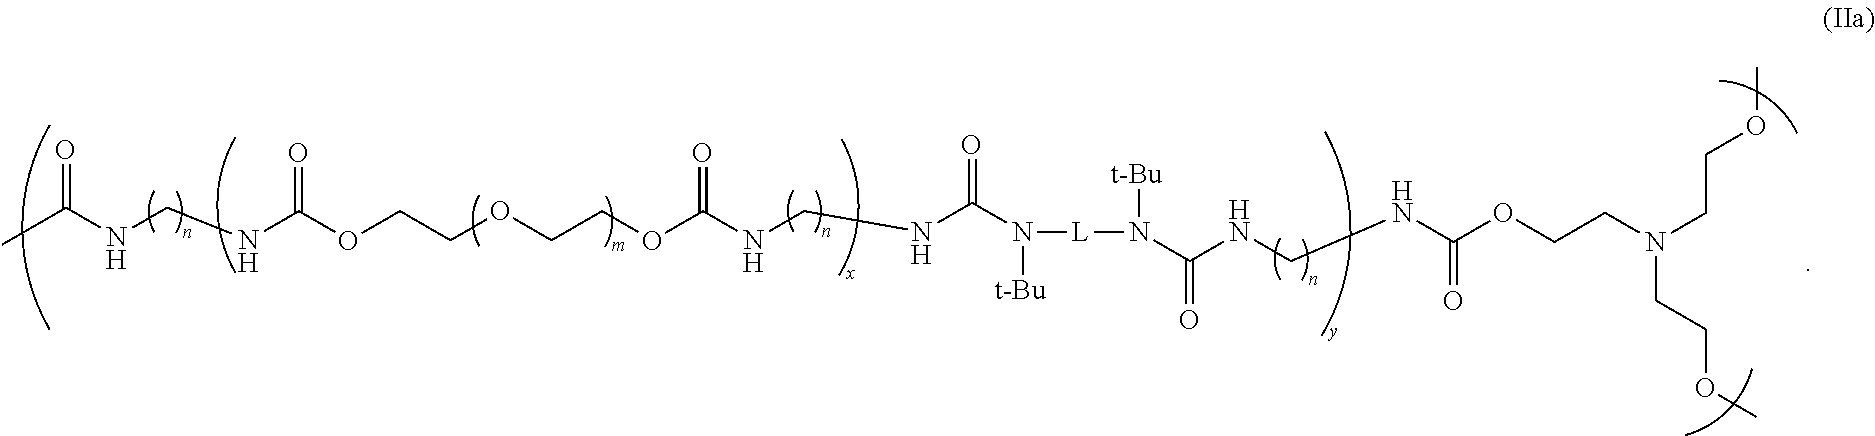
C(NC(=O)N([L]N(C(NCNC(OCCN(CCOC)CCOC)=O)=O)[t-Bu])[t-Bu])NC(OCCOCCOC(NCNC(C)=O)=O)=O
